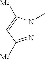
N1=C([Me])C=C([Me])N1C
